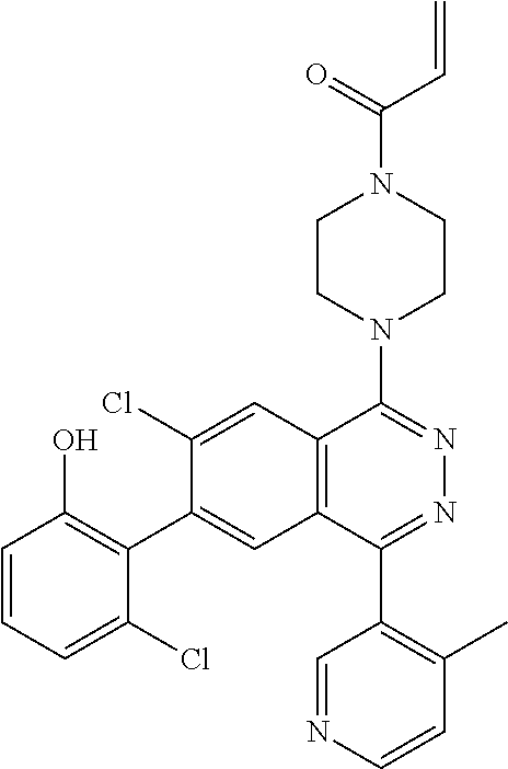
C(N1CCN(C2=NN=C(C3=C(C)C=CN=C3)C3=C2C=C(Cl)C(C2=C(O)C=CC=C2Cl)=C3)CC1)(C=C)=O
